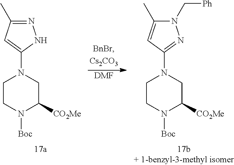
C1CN([Boc])C([CO2Me])CN1C1=CC(C)=NN1.[DMF].C1CN([Boc])C([CO2Me])CN1C1=NN(C[Ph])C(C)=C1
